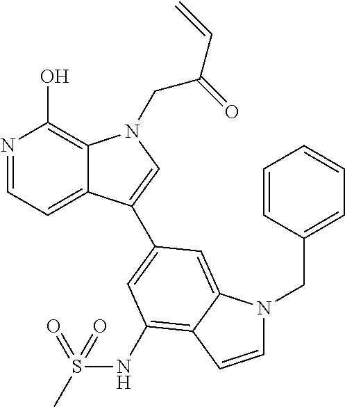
N1=CC=C2C(=C1O)N(CC(C=C)=O)C=C2C1=CC(NS(C)(=O)=O)=C2C(=C1)N(CC1=CC=CC=C1)C=C2
